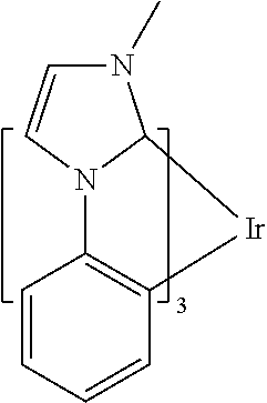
C1=CC2=C(C=C1)[Ir]C1N2C=CN1C
